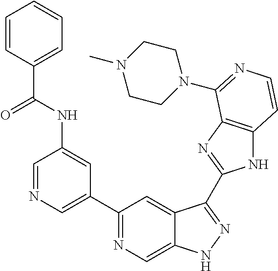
C1=NC=C(C2=NC=C3C(=C2)C(C2=NC4=C(N2)C=CN=C4N2CCN(C)CC2)=NN3)C=C1NC(C1=CC=CC=C1)=O
